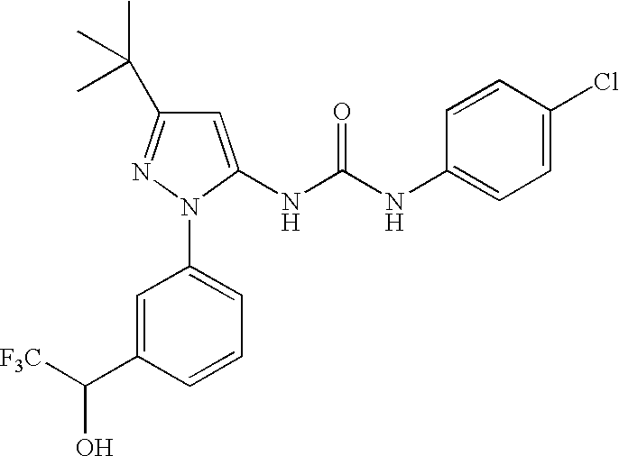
N(C1=CC=C(Cl)C=C1)C(NC1=CC(C(C)(C)C)=NN1C1=CC=CC(C(O)[F3C])=C1)=O
